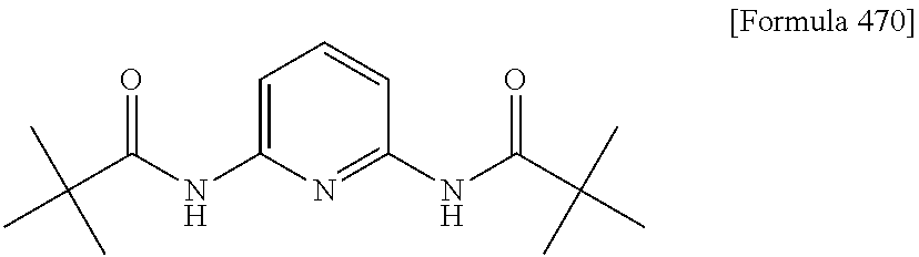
C1=C(NC(C(C)(C)C)=O)N=C(NC(C(C)(C)C)=O)C=C1
